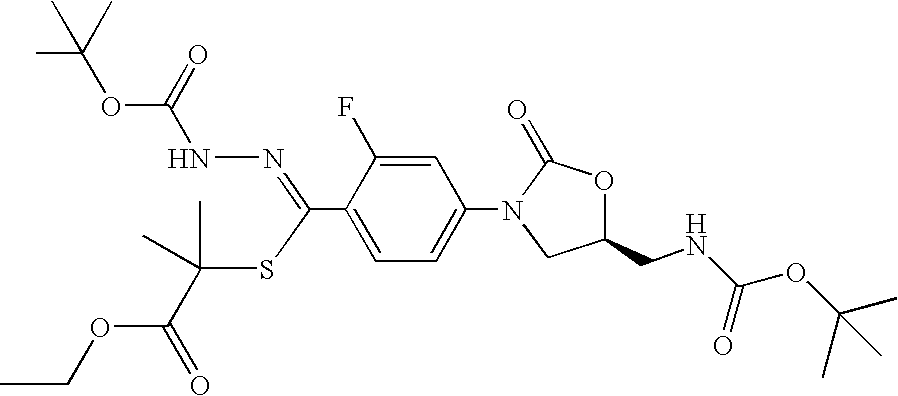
C(C1=CC=C(N2CC(CNC(OC(C)(C)C)=O)OC2=O)C=C1F)(=NNC(OC(C)(C)C)=O)SC(C(OCC)=O)(C)C
